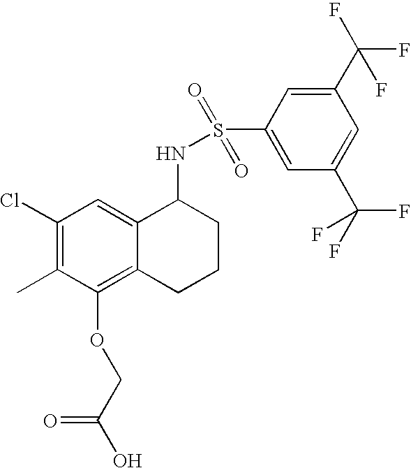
C1(Cl)=C(C)C(OCC(O)=O)=C2C(=C1)C(NS(C1=CC(C(F)(F)F)=CC(C(F)(F)F)=C1)(=O)=O)CCC2
